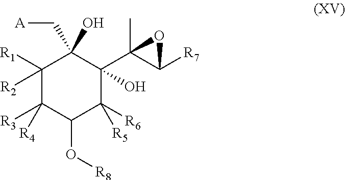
C1([R1])([R2])C([R3])([R4])C(O[R8])C([R6])([R5])C(C2(C)C([R7])O2)(O)C1(O)C[A]
